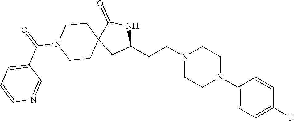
C1(N2CCN(CCC3NC(=O)C4(C3)CCN(C(=O)C3=CC=CN=C3)CC4)CC2)=CC=C(F)C=C1
